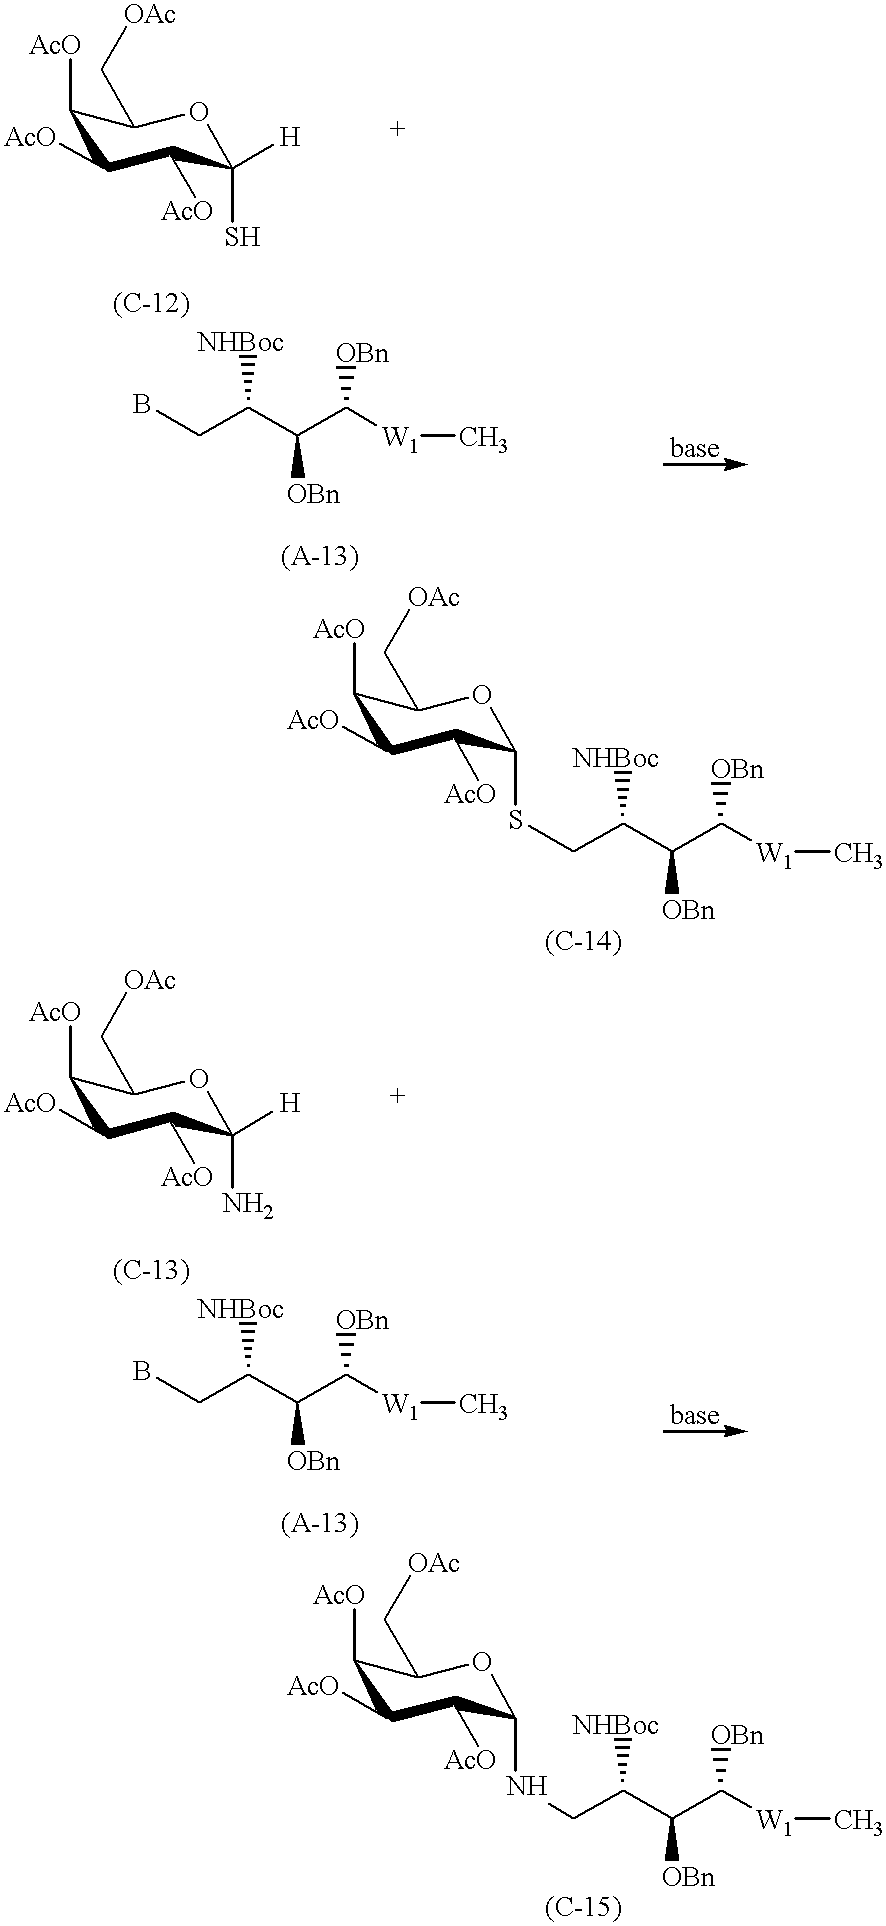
C1([AcO])C(C[OAc])OC([H])(S)C([AcO])C1[AcO].C(C(C(C([W1]C)[OBn])[OBn])[NHBoc])B.C1([AcO])C(C[OAc])OC(SCC(C(C([W1]C)[OBn])[OBn])[NHBoc])C([AcO])C1[AcO].C1([AcO])C(C[OAc])OC([H])(N)C([AcO])C1[AcO].C(C(C(C([W1]C)[OBn])[OBn])[NHBoc])B.C1([AcO])C(C[OAc])OC(NCC(C(C([W1]C)[OBn])[OBn])[NHBoc])C([AcO])C1[AcO]
